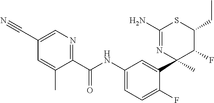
C1(C(NC2=CC=C(F)C(C3(C)C(F)C(CC)SC(N)=N3)=C2)=O)=NC=C(C#N)C=C1C
